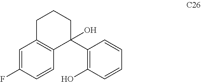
C1(C2=C(O)C=CC=C2)(O)C2=C(CCC1)C=C(F)C=C2
